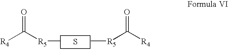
S.C[R5]C([R4])=O.[R5](C)C([R4])=O
